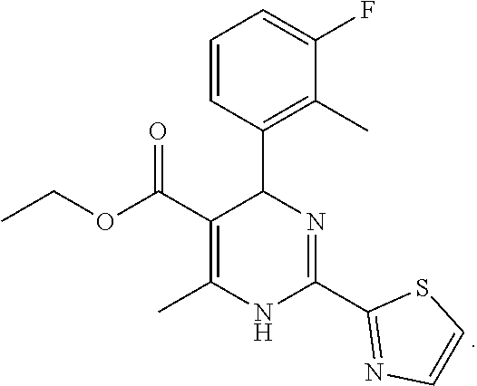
C1=CC(C2C(C(OCC)=O)=C(C)NC(C3=NC=CS3)=N2)=C(C)C(F)=C1
